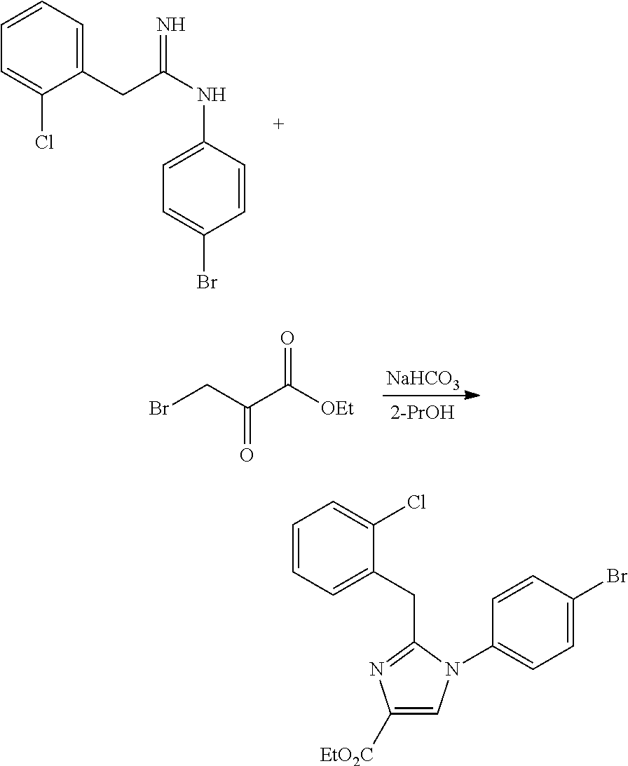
C1(CC(NC2=CC=C(Br)C=C2)=N)=CC=CC=C1Cl.BrCC(C([OEt])=O)=O.[NaHCO3].C1([EtO2C])=CN(C2=CC=C(Br)C=C2)C(CC2=CC=CC=C2Cl)=N1
